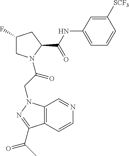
C1(F)CN(C(CN2C3=C(C=CN=C3)C(C(C)=O)=N2)=O)C(C(NC2=CC=CC([SCF3])=C2)=O)C1
